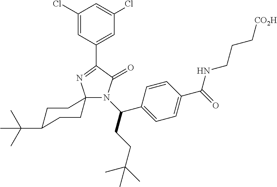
C1(Cl)=CC(C2=NC3(N(C(CCC(C)(C)C)C4=CC=C(C(=O)NCCC[CO2H])C=C4)C2=O)CCC(C(C)(C)C)CC3)=CC(Cl)=C1
